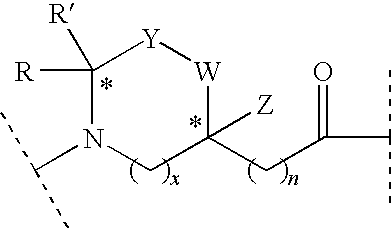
C1([R])([R])N(C(C)C)CC(CC(=O)C(C)C)([Z])[W][Y]1
